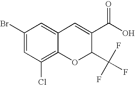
C1(C(O)=O)=CC2=CC(Br)=CC(Cl)=C2OC1C(F)(F)F
